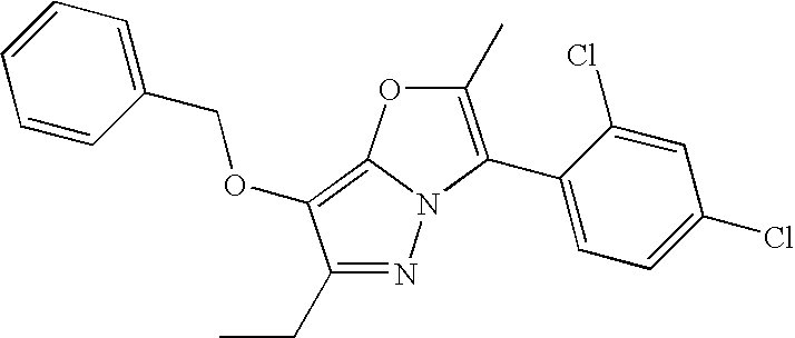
N1=C(CC)C(OCC2=CC=CC=C2)=C2N1C(C1=CC=C(Cl)C=C1Cl)=C(C)O2
